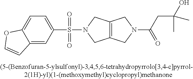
C12=C(CN(C(CC(O)(C)C)=O)C1)CN(S(C1=CC=C3C(=C1)C=CO3)(=O)=O)C2
